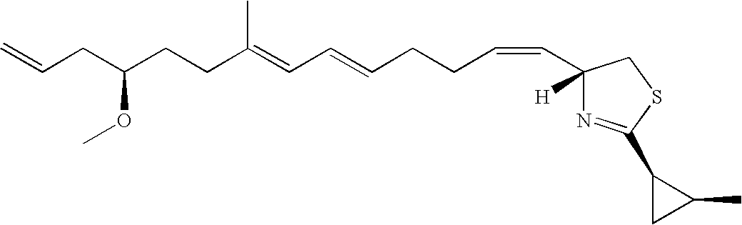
C(CC(CCC(=CC=CCCC=CC1([H])N=C(C2CC2C)SC1)C)OC)=C
